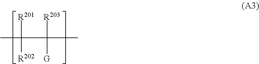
CC(C(C)([R203])[G])([R201])[R202]
